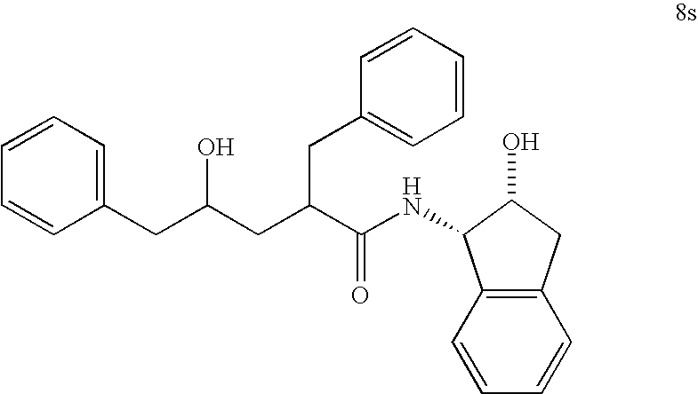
C1=CC=CC=C1CC(CC(C(NC1C2=C(C=CC=C2)CC1O)=O)CC1=CC=CC=C1)O
